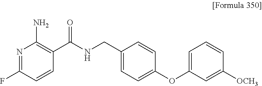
N1=C(F)C=CC(C(NCC2=CC=C(OC3=CC=CC([OCH3])=C3)C=C2)=O)=C1N
